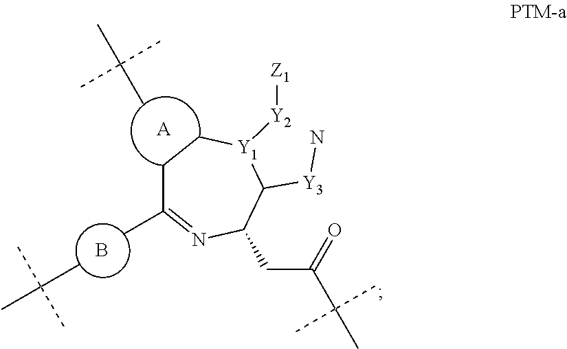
B.CC(C)(C)C.C1(C)=NC(CC(C(C)(C)C)=O)C([Y3]N)[Y1]([Y2][Z1])CC1.CC(C)(C)C.[A]
